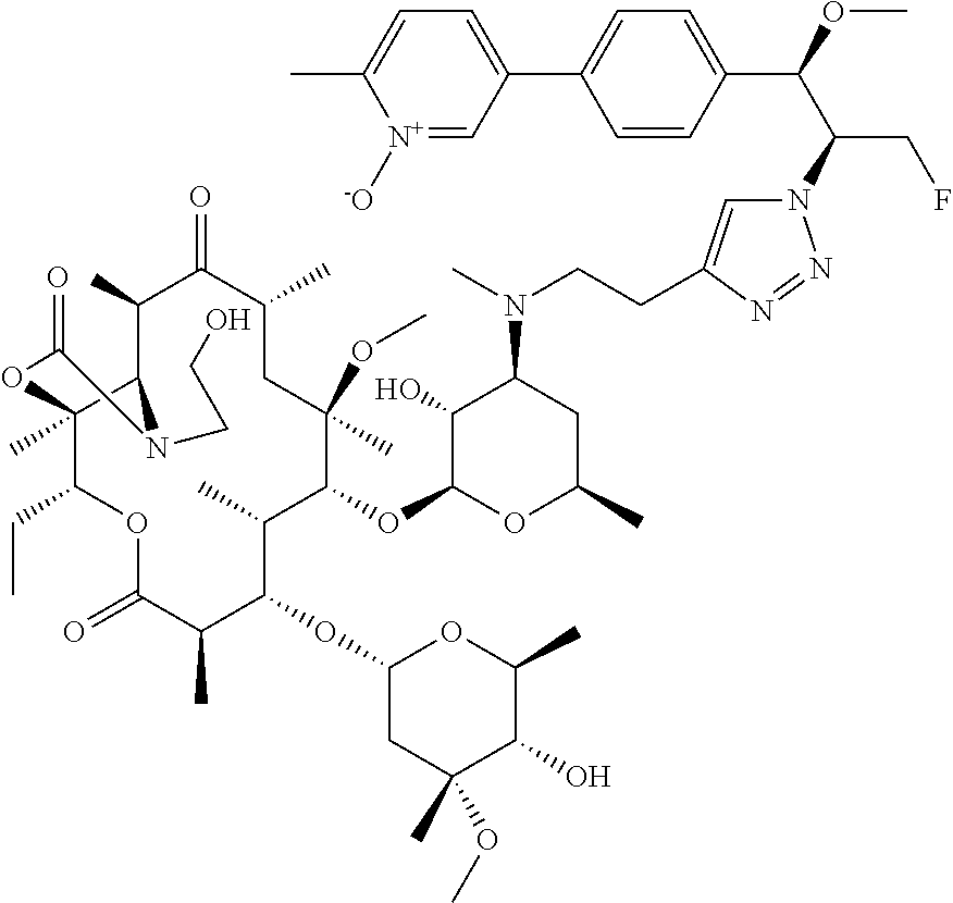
C12(C)C(CC)OC(=O)C(C)C(OC3CC(C)(OC)C(O)C(C)O3)C(C)C(OC3OC(C)CC(N(C)CCC4=CN(C(C(OC)C5=CC=C(C6=CC=C(C)[N+]([-O])=C6)C=C5)CF)N=N4)C3O)C(C)(OC)CC(C)C(=O)C(C)C1N(CCO)C(=O)O2
